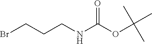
BrCCCNC(OC(C)(C)C)=O
